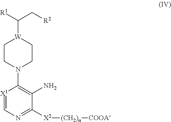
C1CN(C2=C(N)C([X2][(CH2)n][COOA])=NC=[X1]2)CC[W]1C(C[R2])[R1]
